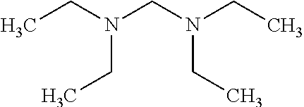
CCN(CN(CC)CC)CC
